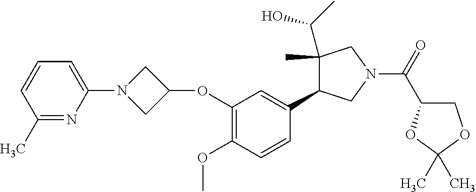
C1=CC(C)=NC(N2CC(OC3=C(OC)C=CC(C4C(C(O)C)(C)CN(C(C5COC(C)(C)O5)=O)C4)=C3)C2)=C1
